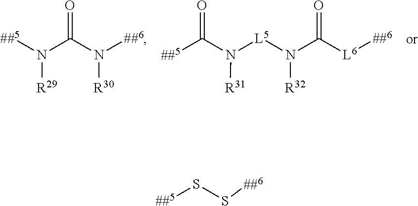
O=C(N([##6])[R30])N([##5])[R29].O=C([L6][##6])N([L5]N(C([##5])=O)[R31])[R32].[##6]SS[##5]
